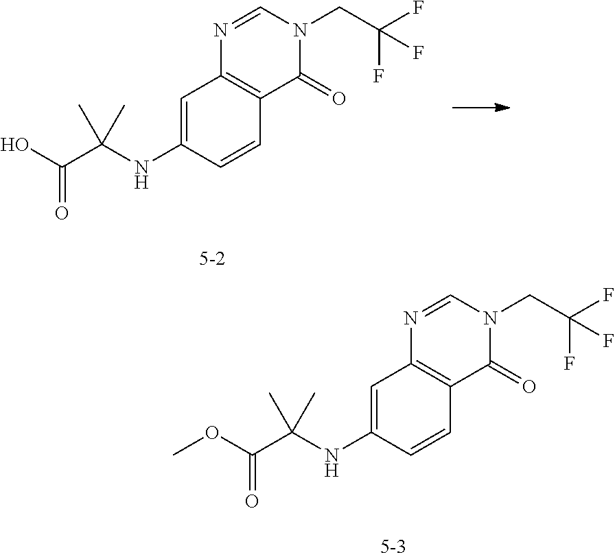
O(C(C(NC1=CC2=C(C=C1)C(=O)N(CC(F)(F)F)C=N2)(C)C)=O)C.OC(C(NC1=CC2=C(C=C1)C(=O)N(CC(F)(F)F)C=N2)(C)C)=O
